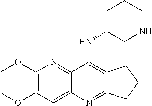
C1(OC)=C(OC)C=C2C(=N1)C(NC1CNCCC1)=C1C(=N2)CCC1
